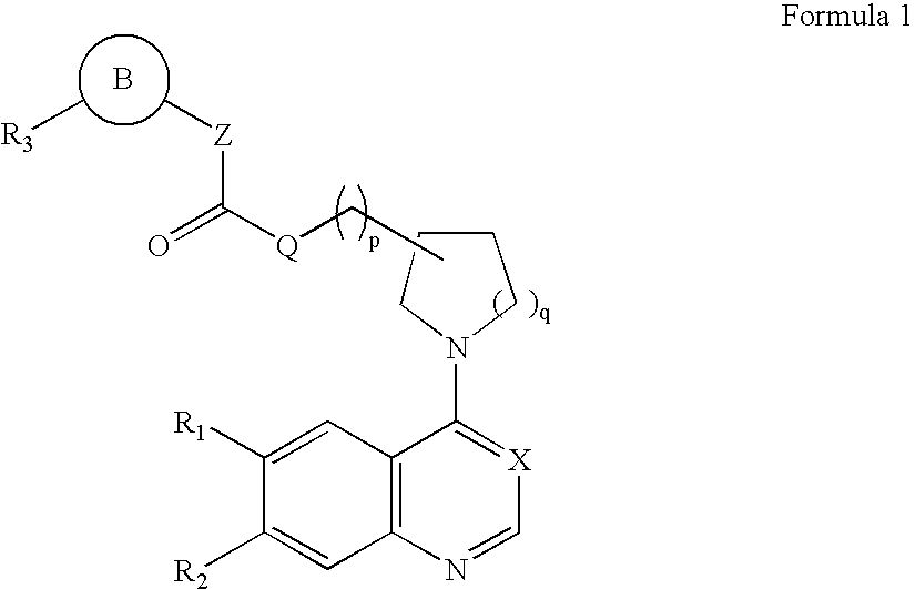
[R3]B[Z]C([Q]CC)=O.C1CN(C2=[X]C=NC3=C2C=C([R1])C([R2])=C3)CC1
